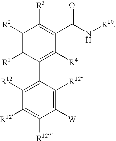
C1([R2])=C([R1])C(C2=C([R12])C([R12])=C([R12])C([W])=C2[R12])=C([R4])C(C(N[R10])=O)=C1[R3]
